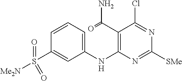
C1=CC=C(NC2=C(C(=O)N)C(Cl)=NC([SMe])=N2)C=C1S(=O)([Me2N])=O
